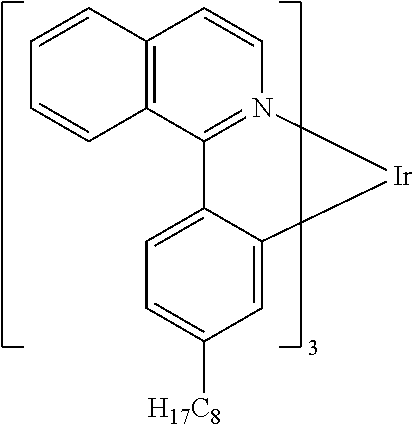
C12=CC=C([H17C8])C=C1[Ir]N1=C2C2=C(C=C1)C=CC=C2
